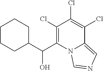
C1(Cl)=C(C(O)C2CCCCC2)N2C(=CN=C2)C(Cl)=C1Cl
